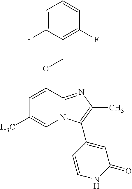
C1=C(F)C(COC2=CC(C)=CN3C2=NC(C)=C3C2=CC(=O)NC=C2)=C(F)C=C1
